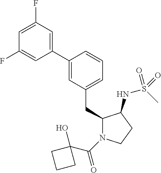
C1(CC2N(C(=O)C3(O)CCC3)CCC2NS(C)(=O)=O)=CC=CC(C2=CC(F)=CC(F)=C2)=C1
